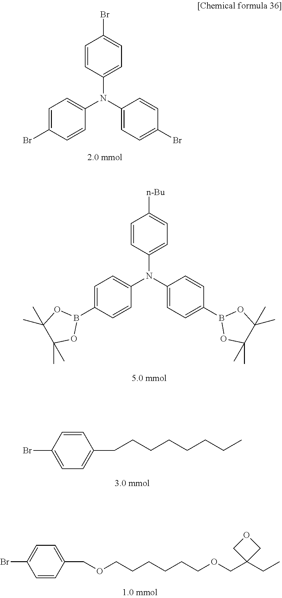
C1=CC(N(C2=CC=C(Br)C=C2)C2=CC=C(Br)C=C2)=CC=C1Br.C1=CC(N(C2=CC=C(B3OC(C)(C)C(C)(C)O3)C=C2)C2=CC=C(B3OC(C)(C)C(C)(C)O3)C=C2)=CC=C1[n-Bu].C1=CC(Br)=CC=C1CCCCCCCC.C1=C(COCCCCCCOCC2(CC)COC2)C=CC(Br)=C1
